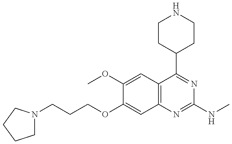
C1N(CCCOC2=CC3=C(C=C2OC)C(C2CCNCC2)=NC(NC)=N3)CCC1
